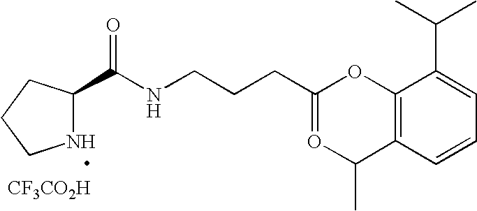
N1C(C(NCCCC2=OC(C)C3=C(O2)C(C(C)C)=CC=C3)=O)CCC1
